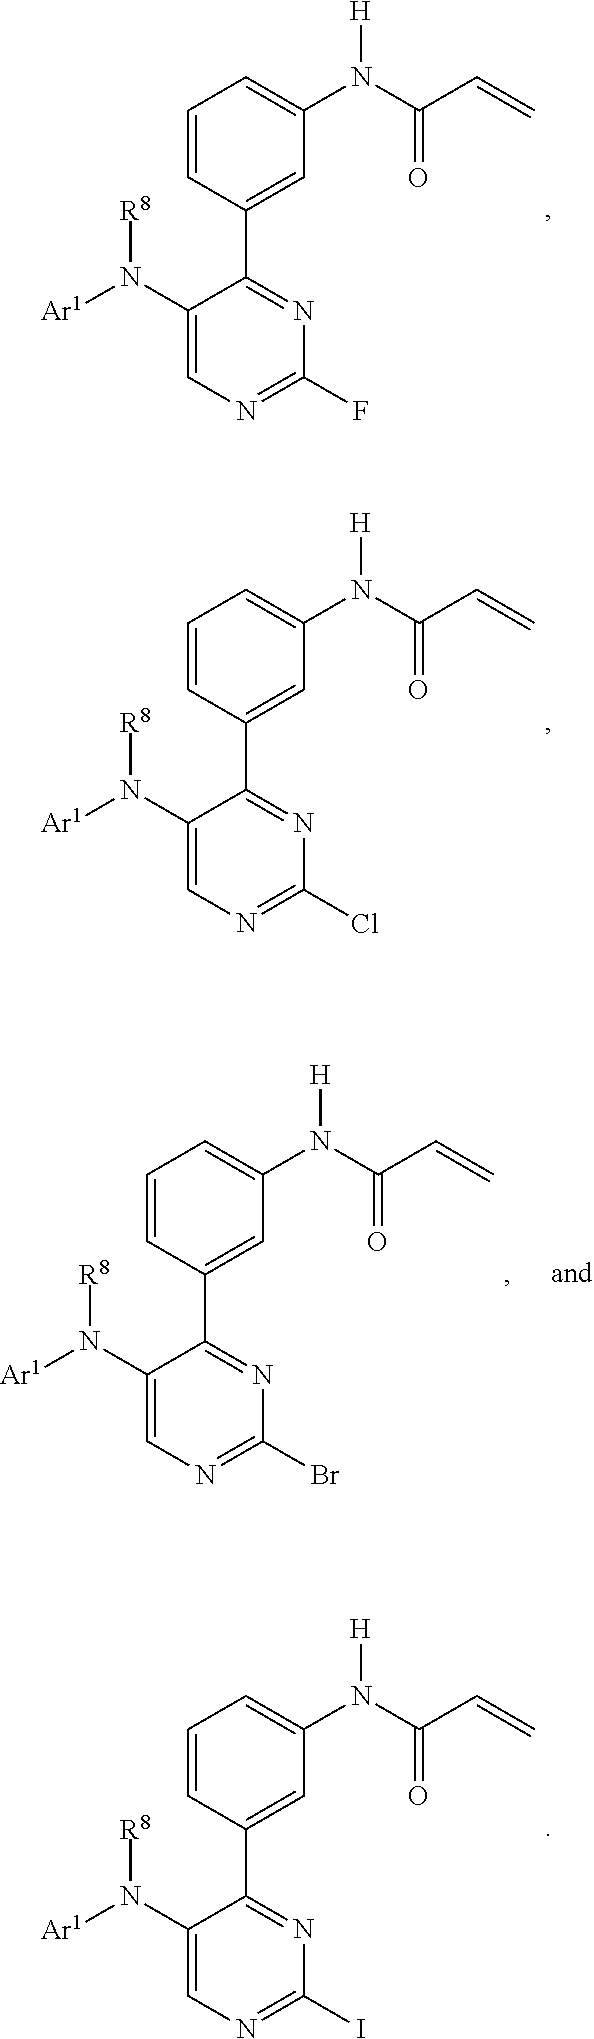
C1(N([Ar1])[R8])=CN=C(F)N=C1C1=CC(N(C(C=C)=O)[H])=CC=C1.C1(N([Ar1])[R8])=CN=C(Cl)N=C1C1=CC(N(C(C=C)=O)[H])=CC=C1.C1(N([Ar1])[R8])=CN=C(Br)N=C1C1=CC(N(C(C=C)=O)[H])=CC=C1.C1(N([Ar1])[R8])=CN=C(I)N=C1C1=CC(N(C(C=C)=O)[H])=CC=C1
